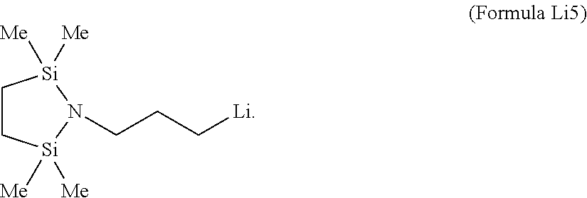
C1C[Si]([Me])([Me])N(CCC[Li])[Si]1([Me])[Me]
